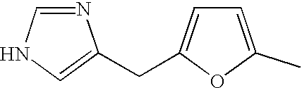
N1=CNC=C1CC1=CC=C(C)O1
